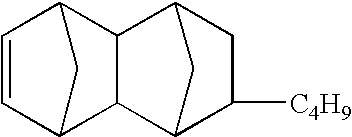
C1=CC2CC1C1C3C([C4H9])CC(C21)C3
